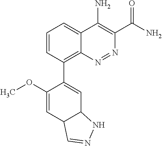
C1=CC(C2=CC3C(C=C2OC)C=NN3)=C2C(=C1)C(N)=C(C(N)=O)N=N2
